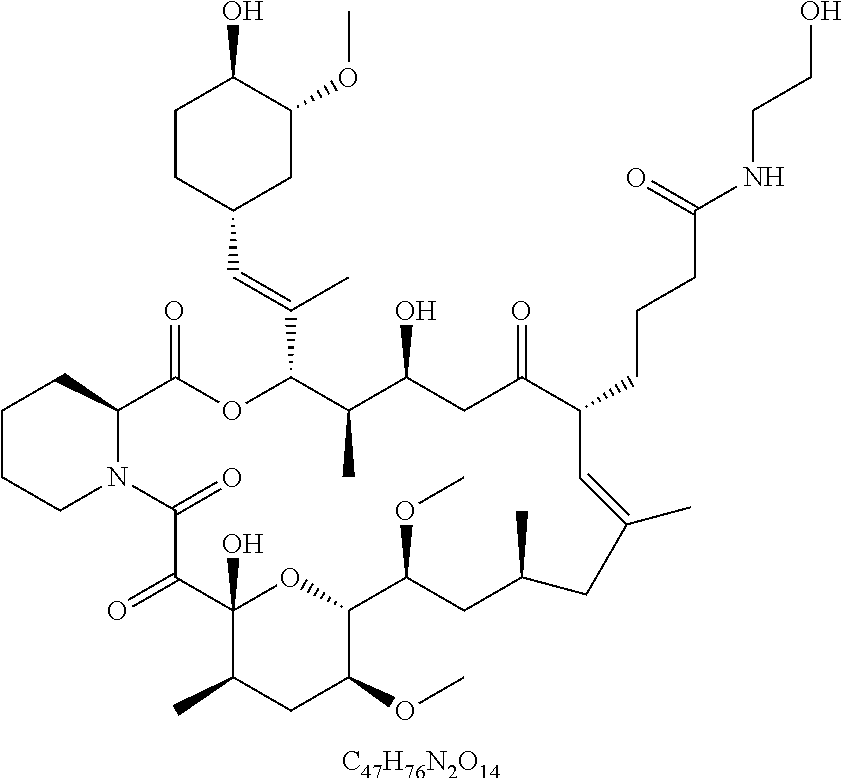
[C47H76N2O14].C1CCN2C(C1)C(=O)OC(C(=CC1CC(OC)C(O)CC1)C)C(C)C(O)CC(=O)C(CCCC(=O)NCCO)C=C(C)CC(C)CC(OC)C1OC(O)(C(=O)C2=O)C(C)CC1OC
